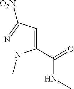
C(=CC(=N)[O2N])(NC)C(=O)NC
